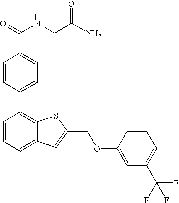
C1=CC(C(=O)NCC(N)=O)=CC=C1C1=C2C(=CC=C1)C=C(COC1=CC(C(F)(F)F)=CC=C1)S2
